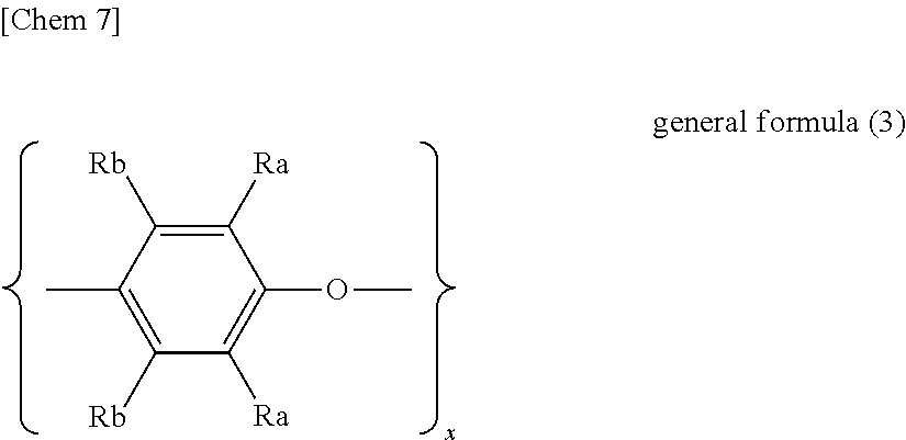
C1([Ra])=C([Rb])C(C)=C([Rb])C([Ra])=C1OC
